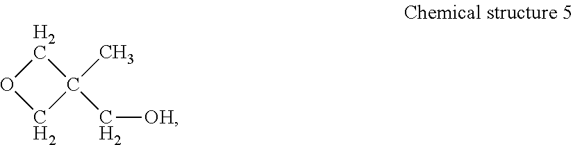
C1OCC1(C)C[OH]
